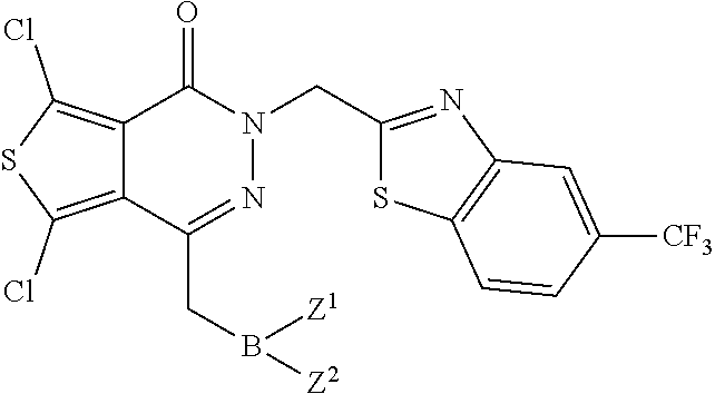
C12=C(Cl)SC(Cl)=C1C(CB([Z1])[Z2])=NN(CC1=NC3=C(S1)C=CC([CF3])=C3)C2=O
